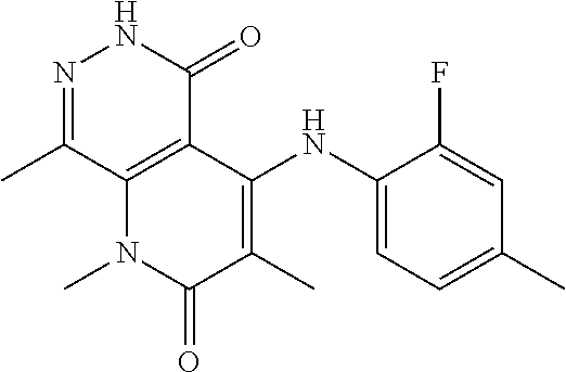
C12=C(C(NC3=CC=C(C)C=C3F)=C(C)C(=O)N1C)C(=O)NN=C2C
